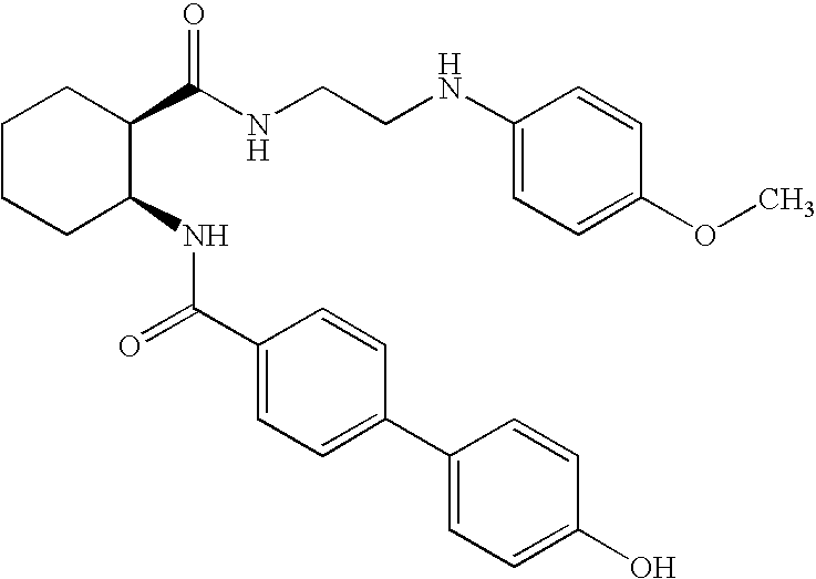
C1CCC(NC(=O)C2=CC=C(C3=CC=C(O)C=C3)C=C2)C(C(NCCNC2=CC=C(OC)C=C2)=O)C1
